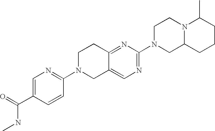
C1=C(C(NC)=O)C=CC(N2CC3=CN=C(N4CC5N(CC4)C(C)CCC5)N=C3CC2)=N1
